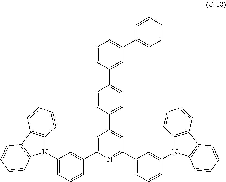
C1=C(C2=CC(N3C4=C(C5=C3C=CC=C5)C=CC=C4)=CC=C2)N=C(C2=CC=CC(N3C4=C(C5=C3C=CC=C5)C=CC=C4)=C2)C=C1C1=CC=C(C2=CC(C3=CC=CC=C3)=CC=C2)C=C1
